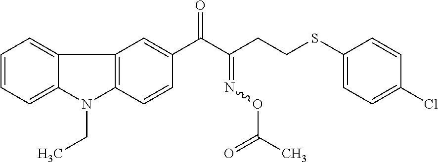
C1=CC=C2C(=C1)N(CC)C1=C2C=C(C(C(CCSC2=CC=C(Cl)C=C2)=NOC(C)=O)=O)C=C1
